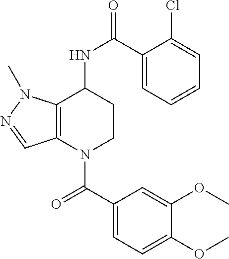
C1(C(NC2CCN(C(C3=CC=C(OC)C(OC)=C3)=O)C3=C2N(C)N=C3)=O)=CC=CC=C1Cl
